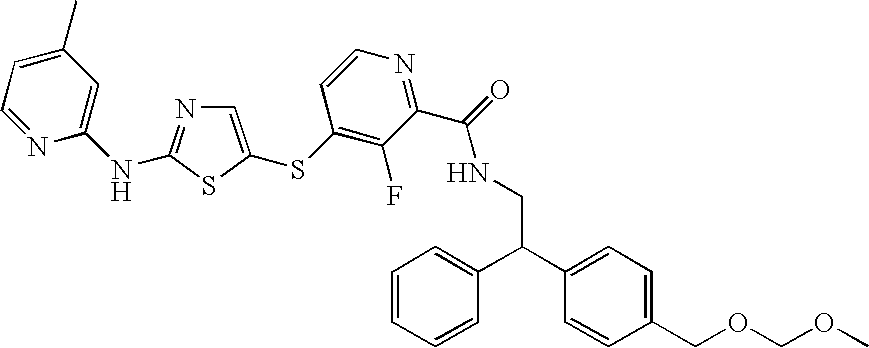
C1=C(C)C=C(NC2=NC=C(SC3=C(F)C(C(=O)NCC(C4=CC=C(COCOC)C=C4)C4=CC=CC=C4)=NC=C3)S2)N=C1
